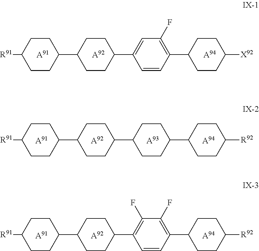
C1(F)=C(C2CCC([X92])CC2)C=CC(C2CCC(C3CCC([R91])CC3)CC2)=C1.[A91].[A92].[A94].C1(C2CCC([R92])CC2)CCC(C2CCC(C3CCC([R91])CC3)CC2)CC1.[A91].[A92].[A94].[A93].C1=CC(C2CCC([R92])CC2)=C(F)C(F)=C1C1CCC(C2CCC([R91])CC2)CC1.[A91].[A92].[A94]
